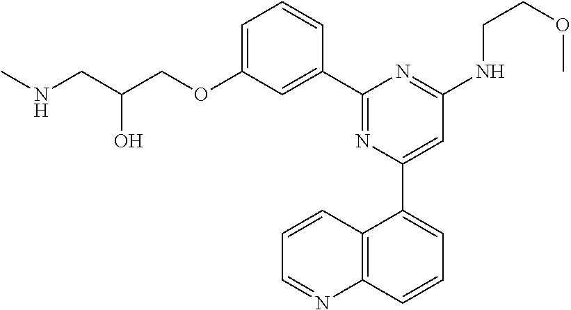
N(CC(COC1=CC=CC(C2=NC(C3=CC=CC4=C3C=CC=N4)=CC(NCCOC)=N2)=C1)O)C
